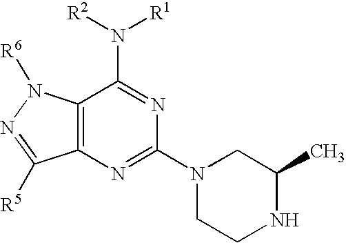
C12=C(N=C(N3CCNC(C)C3)N=C1N([R2])[R1])C([R5])=NN2[R6]
